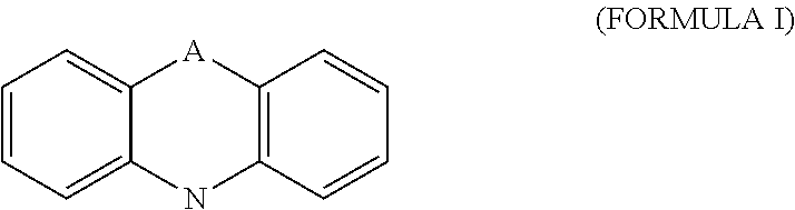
C12=CC=CC=C1NC1=C([A]2)C=CC=C1
